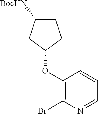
C1(OC2CCC([BocHN])C2)=C(Br)N=CC=C1
